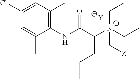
[Y].C1=C(C)C(NC(C([N+](C[Z])(CC)CC)CCC)=O)=C(C)C=C1Cl
